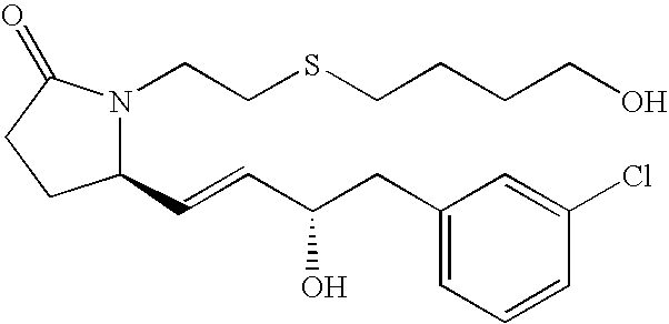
C1(C=CC(CC2=CC=CC(Cl)=C2)O)N(CCSCCCCO)C(=O)CC1
